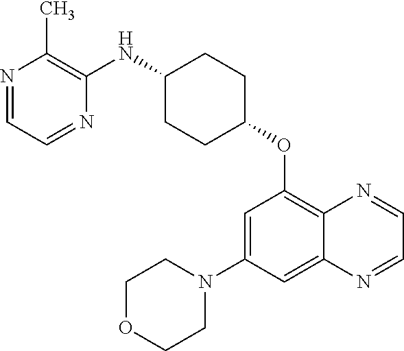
C1=NC(C)=C(NC2CCC(OC3=C4C(=CC(N5CCOCC5)=C3)N=CC=N4)CC2)N=C1
